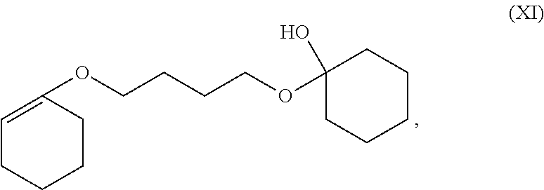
C1(OCCCCOC2(O)CCCCC2)=CCCCC1
